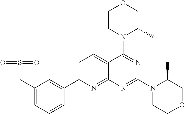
C1(CS(C)(=O)=O)=CC=CC(C2=CC=C3C(=N2)N=C(N2CCOCC2C)N=C3N2C(C)COCC2)=C1
